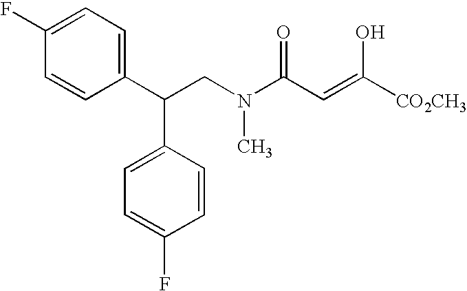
C1(F)=CC=C(C(CN(C)C(C=C([CO2CH3])O)=O)C2=CC=C(F)C=C2)C=C1
